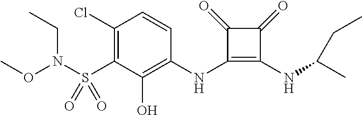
C1(Cl)=C(S(=O)(=O)N(OC)CC)C(O)=C(NC2=C(NC(C)CC)C(=O)C2=O)C=C1
